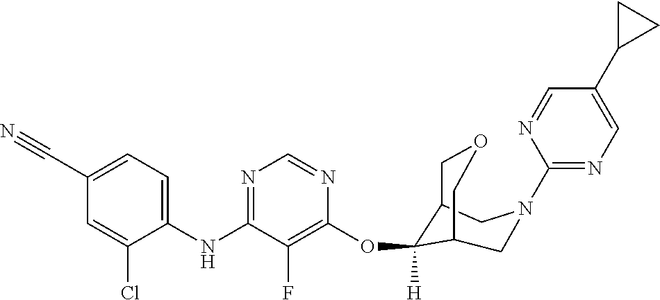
C1(NC2=NC=NC(OC3([H])C4COCC3CN(C3=NC=C(C5CC5)C=N3)C4)=C2F)=CC=C(C#N)C=C1Cl
